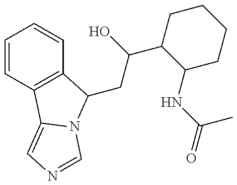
C1=CC2=C(C=C1)C(CC(O)C1C(NC(=O)C)CCCC1)N1C2=CN=C1
